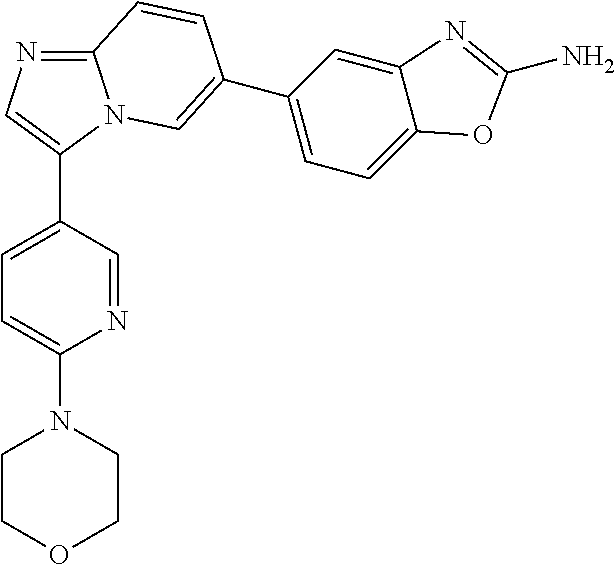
C1COCCN1C1=CC=C(C2=CN=C3N2C=C(C2=CC=C4C(=C2)N=C(N)O4)C=C3)C=N1
